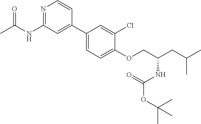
C1(C2=CC(NC(C)=O)=NC=C2)=CC=C(OCC(CC(C)C)NC(OC(C)(C)C)=O)C(Cl)=C1
